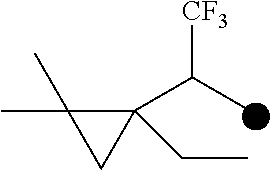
C1(C(C)[CF3])(CC)C(C)(C)C1
